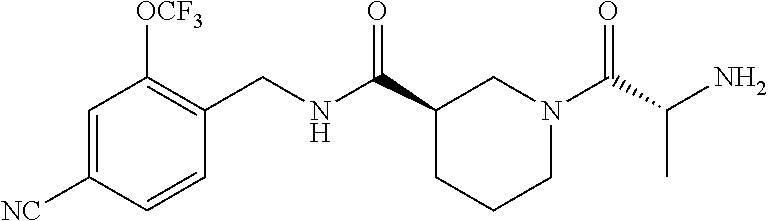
C1=C([NC])C=CC(CNC(C2CCCN(C(C(N)C)=O)C2)=O)=C1[OCF3]
